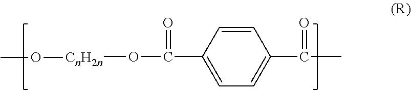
C1(C(=O)O[CnH2n]OC)=CC=C(C(=O)C)C=C1
